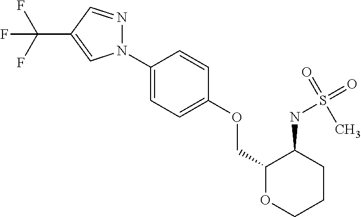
C1(N2N=CC(C(F)(F)F)=C2)=CC=C(OCC2OCCCC2NS(=O)(C)=O)C=C1
